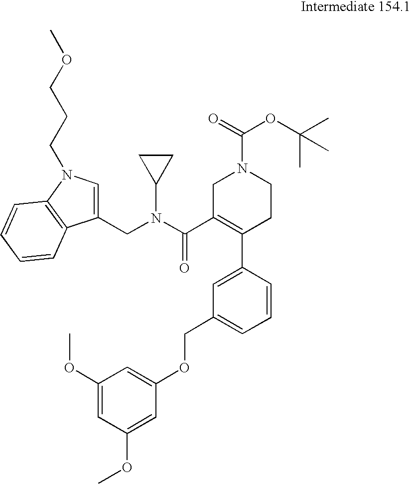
C1(CN(C2CC2)C(C2=C(C3=CC(COC4=CC(OC)=CC(OC)=C4)=CC=C3)CCN(C(=O)OC(C)(C)C)C2)=O)=CN(CCCOC)C2=C1C=CC=C2
